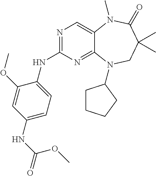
N1=C(NC2=CC=C(NC(OC)=O)C=C2OC)N=C2C(=C1)N(C)C(=O)C(C)(C)CN2C1CCCC1
